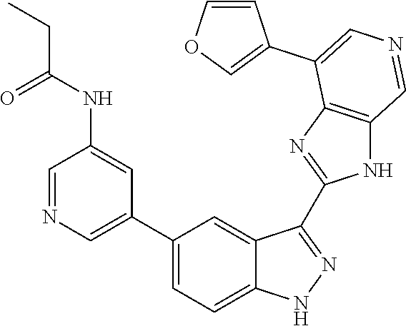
C1(C2=CN=CC(NC(CC)=O)=C2)=CC=C2C(=C1)C(C1=NC3=C(N1)C=NC=C3C1=COC=C1)=NN2
